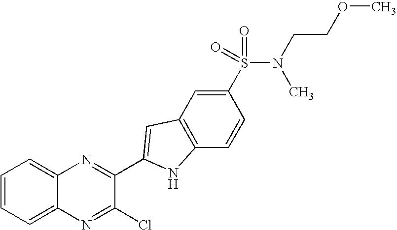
C1(S(=O)(N(CCOC)C)=O)=CC2=C(C=C1)NC(C1=NC3=CC=CC=C3N=C1Cl)=C2
